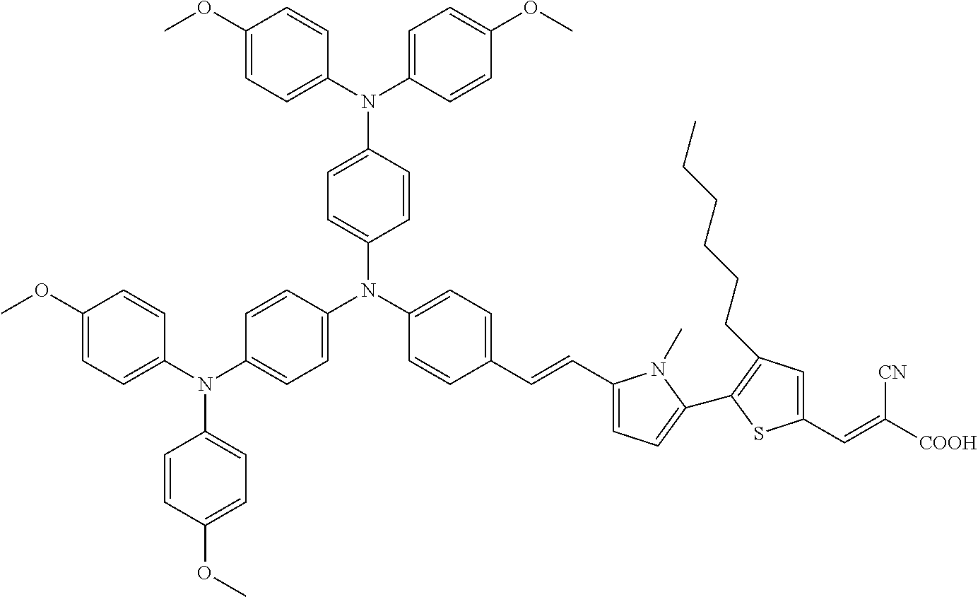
C1=CC(N(C2=CC=C(OC)C=C2)C2=CC=C(OC)C=C2)=CC=C1N(C1=CC=C(N(C2=CC=C(OC)C=C2)C2=CC=C(OC)C=C2)C=C1)C1=CC=C(C=CC2=CC=C(C3=C(CCCCCC)C=C(C=C([COOH])[CN])S3)N2C)C=C1
